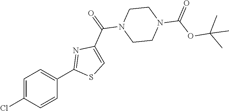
C1=C(Cl)C=CC(C2=NC(C(N3CCN(C(OC(C)(C)C)=O)CC3)=O)=CS2)=C1
